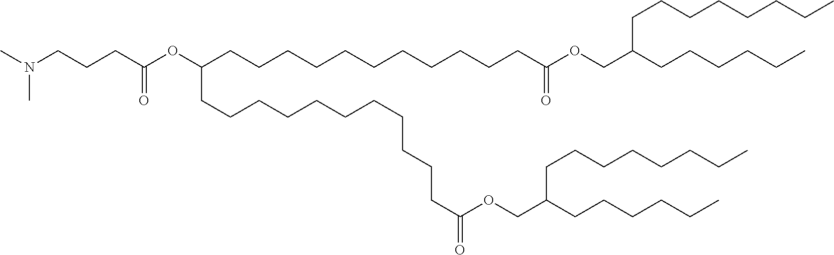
CN(CCCC(OC(CCCCCCCCCCCC(OCC(CCCCCC)CCCCCCCC)=O)CCCCCCCCCCCC(=O)OCC(CCCCCCCC)CCCCCC)=O)C
